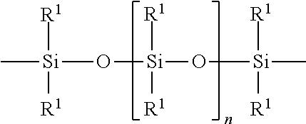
C[Si](O[Si]([R1])([R1])O[Si]([R1])([R1])C)([R1])[R1]
